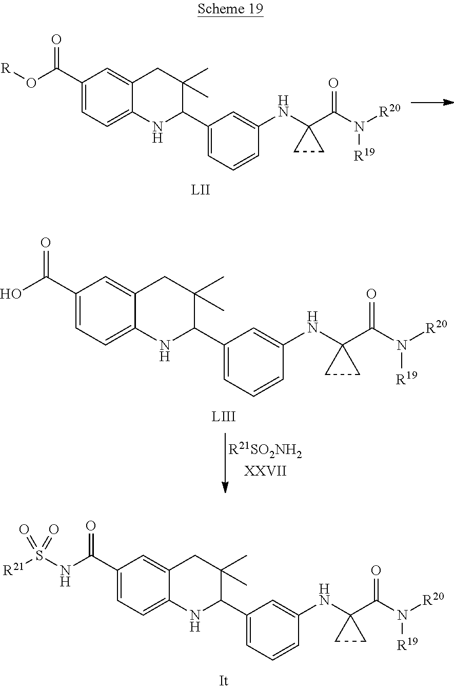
C1(C(O[R])=O)=CC=C2C(=C1)CC(C)(C)C(C1=CC=CC(NC3(C(N([R20])[R19])=O)CC3)=C1)N2.C1(C(O)=O)=CC=C2C(=C1)CC(C)(C)C(C1=CC=CC(NC3(C(N([R20])[R19])=O)CC3)=C1)N2.C1(C(NS([R21])(=O)=O)=O)=CC=C2C(=C1)CC(C)(C)C(C1=CC=CC(NC3(C(N([R20])[R19])=O)CC3)=C1)N2
